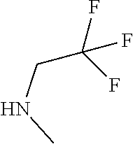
N(CC(F)(F)F)C
